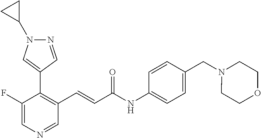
C1(F)=CN=CC(C=CC(NC2=CC=C(CN3CCOCC3)C=C2)=O)=C1C1=CN(C2CC2)N=C1
